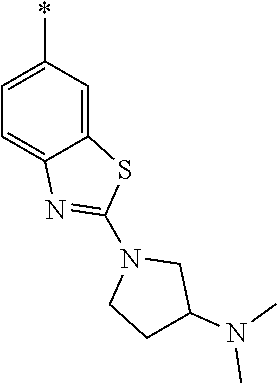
C12=CC(*)=CC=C1N=C(N1CCC(N(C)C)C1)S2
